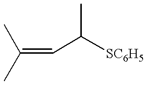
C(=CC(C)[SC6H5])(C)C
